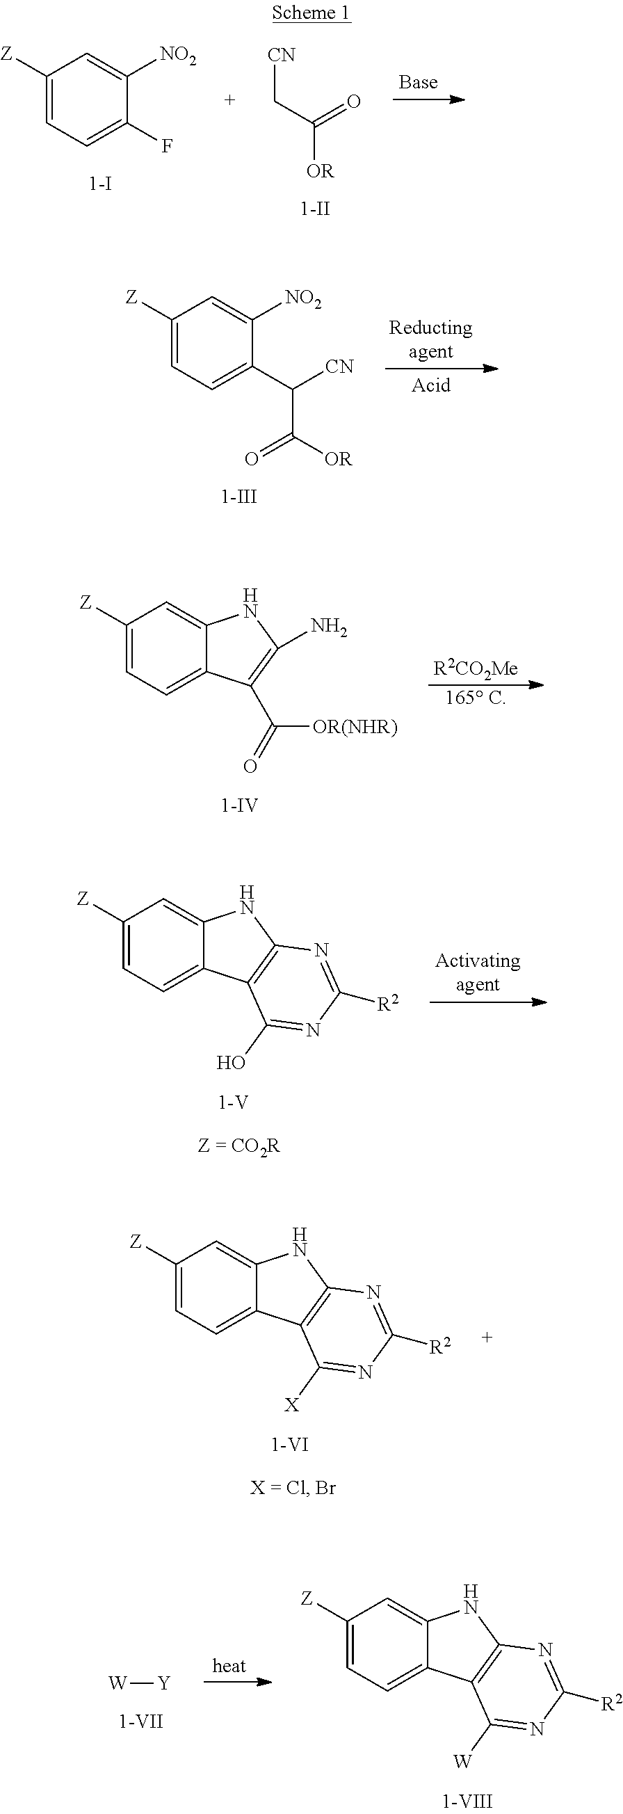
C1([Z])=CC=C(F)C([NO2])=C1.[CN]CC([OR])=O.C1([Z])=CC=C(C(C([OR])=O)[CN])C([NO2])=C1.C1([Z])=CC=C2C(=C1)NC(N)=C2C(=O)[OR(NHR)].[R2CO2Me].[165 C].C1([Z])=CC=C2C(=C1)NC1=C2C(O)=NC([R2])=N1.C1([Z])=CC=C2C(=C1)NC1=C2C([X])=NC([R2])=N1.C1([Z])=CC=C2C(=C1)NC1=C2C([W])=NC([R2])=N1.[W][Y]
